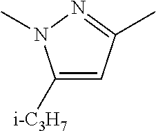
C1=C([i-C3H7])N(C)N=C1C
